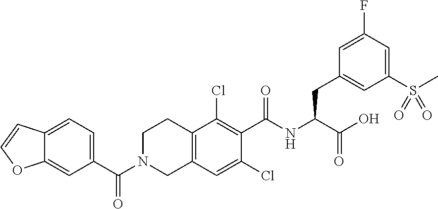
C12=C(C=C(Cl)C(C(NC(C(O)=O)CC3=CC(S(C)(=O)=O)=CC(F)=C3)=O)=C1Cl)CN(C(C1=CC=C3C(=C1)OC=C3)=O)CC2
